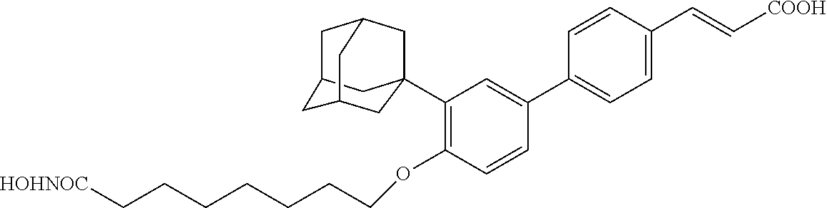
C1(C23CC4CC(CC(C2)C4)C3)=C(OCCCCCCC[HOHNOC])C=CC(C2=CC=C(C=C[COOH])C=C2)=C1
